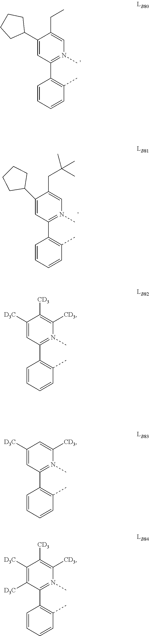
C1=CC=CC(C)=C1C1=N(C)C=C(CC)C(C2CCCC2)=C1.C1=CC=CC(C)=C1C1=N(C)C=C(CC(C)(C)C)C(C2CCCC2)=C1.C1=CC=CC(C)=C1C1=N(C)C([CD3])=C([CD3])C([D3C])=C1.C1=CC=CC(C)=C1C1=N(C)C([CD3])=CC([D3C])=C1.C1=CC=CC(C)=C1C1=N(C)C([CD3])=C([CD3])C([D3C])=C1[D3C]
